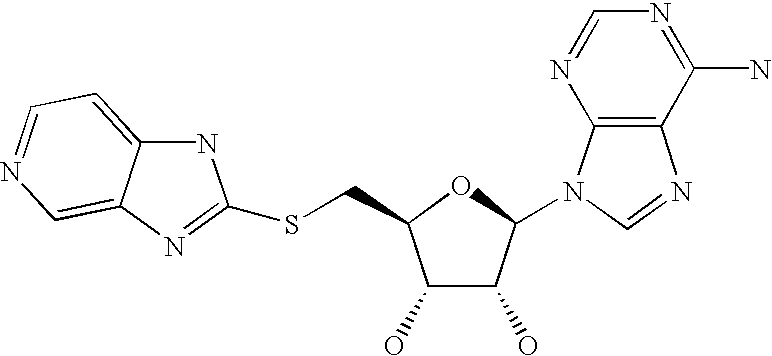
C1(O)C(O)C(N2C3=C(N=C2)C(N)=NC=N3)OC1CSC1=NC2=CN=CC=C2N1
